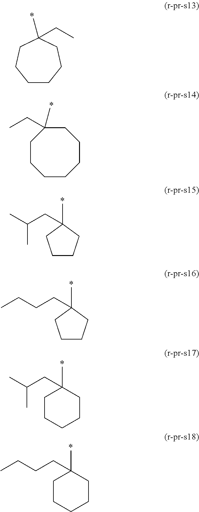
C1CCCCC(C)(CC)CC1.C1CCC(C)(CC(C)C)C1.C1CCC(C)(CCCC)C1.C1(C)(CC(C)C)CCCCC1.C1(C)(CCCC)CCCCC1.C1CCCC(C)(CC)CC1
